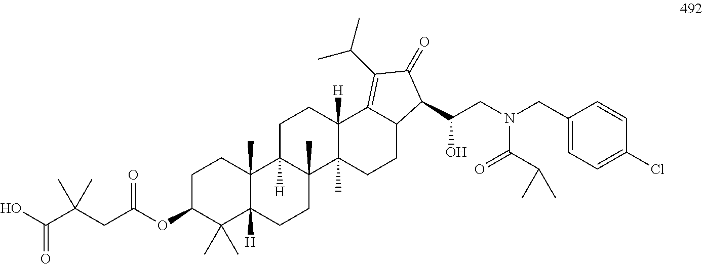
OC(C(CC(OC1C(C)(C)C2([H])C(C)(CC1)C1([H])C(C)(CC2)C2(C)C([H])(CC1)C1=C(C(C)C)C(=O)C(C(CN(CC3=CC=C(Cl)C=C3)C(=O)C(C)C)O)C1CC2)=O)(C)C)=O
